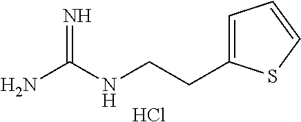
C1=C(CCNC(N)=N)SC=C1.Cl
